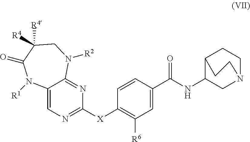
C12=CN=C([X]C3=C([R6])C=C(C(NC4CN5CCC4CC5)=O)C=C3)N=C1N([R2])CC([R4])([R4])C(=O)N2[R1]
